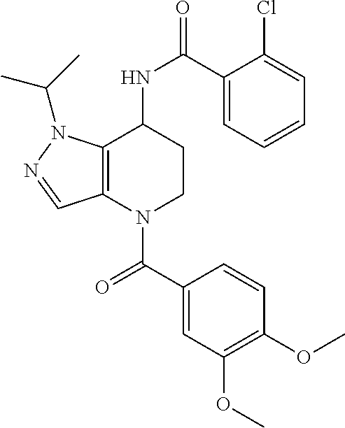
C12=C(N(C(C3=CC(OC)=C(OC)C=C3)=O)CCC1NC(=O)C1=CC=CC=C1Cl)C=NN2C(C)C
